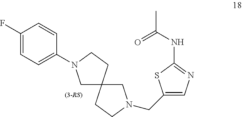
C1(F)=CC=C(N2CC3(CC2)CCN(CC2=CN=C(NC(C)=O)S2)C3)C=C1
